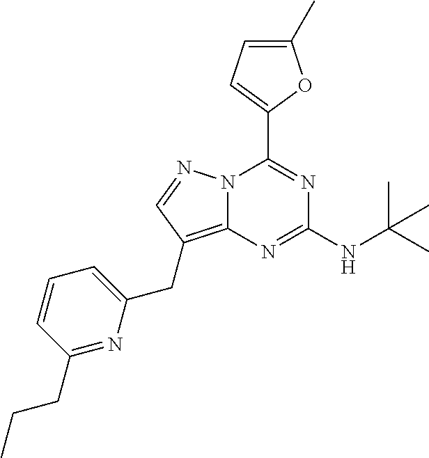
N12C(=C(CC3=CC=CC(CCC)=N3)C=N1)N=C(NC(C)(C)C)N=C2C1=CC=C(C)O1
